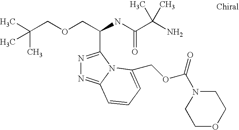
C(OCC(C1=NN=C2N1C(COC(N1CCOCC1)=O)=CC=C2)NC(=O)C(C)(N)C)C(C)(C)C
